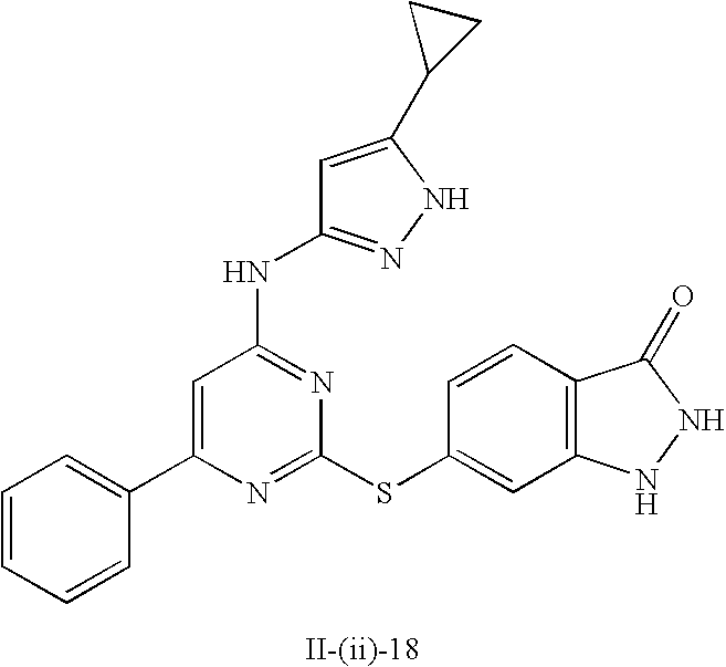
C1=C(C2=CC=CC=C2)N=C(SC2=CC3=C(C=C2)C(=O)NN3)N=C1NC1=NNC(C2CC2)=C1
